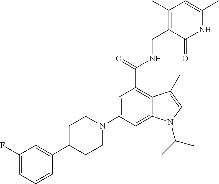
C1=C(N2CCC(C3=CC(F)=CC=C3)CC2)C=C2C(=C1C(NCC1=C(C)C=C(C)NC1=O)=O)C(C)=CN2C(C)C
